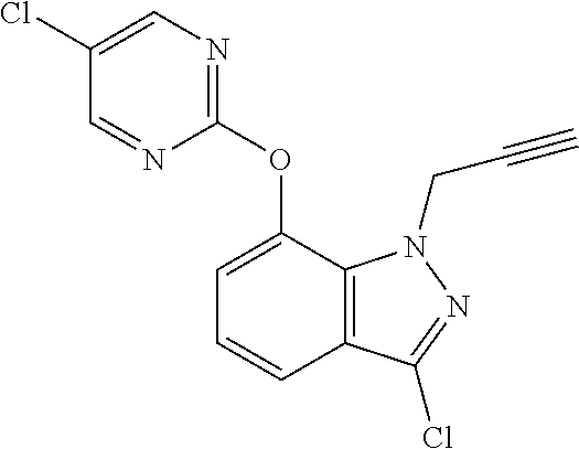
C1(Cl)=CN=C(OC2=CC=CC3=C2N(CC#C)N=C3Cl)N=C1
